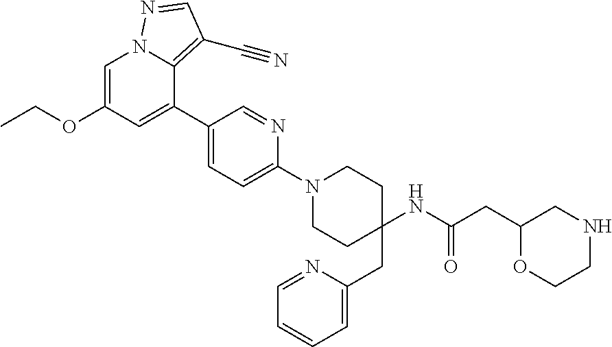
C1=C(OCC)C=C(C2=CC=C(N3CCC(CC4=CC=CC=N4)(NC(=O)CC4OCCNC4)CC3)N=C2)C2=C(C#N)C=NN12
